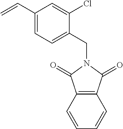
C12=C(C(=O)N(CC3=CC=C(C=C)C=C3Cl)C1=O)C=CC=C2
